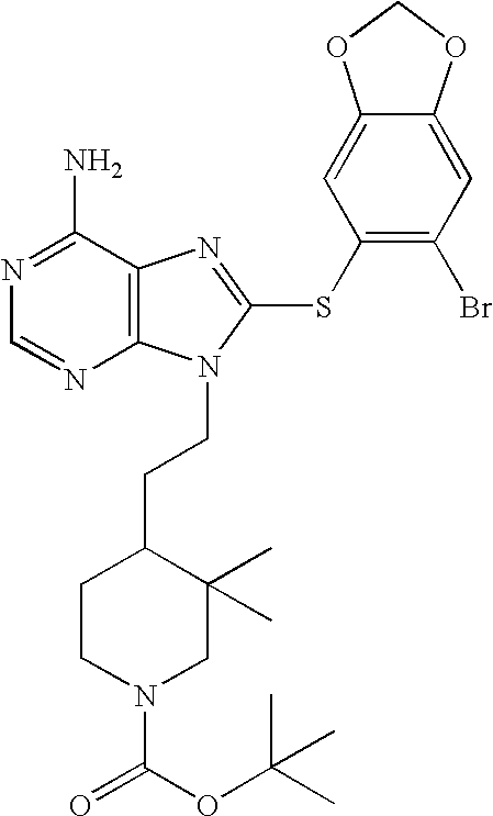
N1=C(N)C2=C(N=C1)N(CCC1CCN(C(=O)OC(C)(C)C)CC1(C)C)C(SC1=C(Br)C=C3C(=C1)OCO3)=N2
